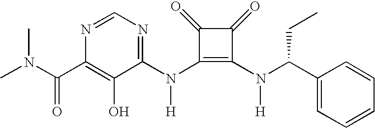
N(C1=C(N(C(C2=CC=CC=C2)CC)[H])C(=O)C1=O)(C1=NC=NC(C(N(C)C)=O)=C1O)[H]
